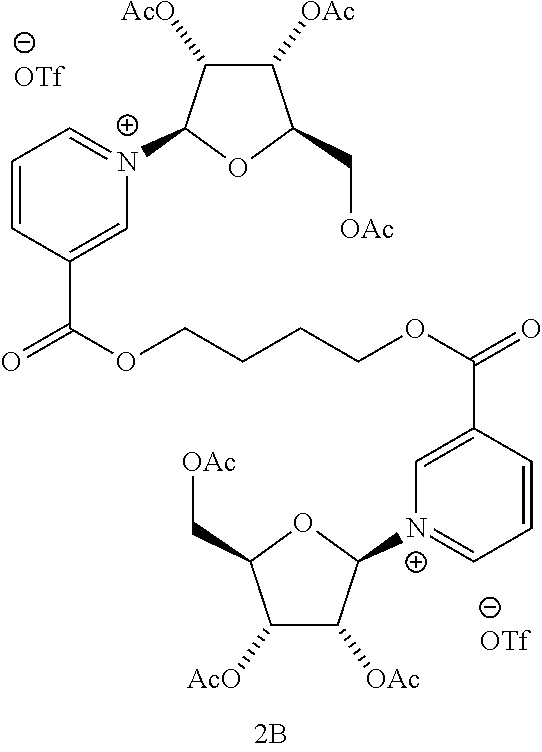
[OTf].C1=CC(C(OCCCCOC(=O)C2=C[N+](C3C([OAc])C([AcO])C(C[OAc])O3)=CC=C2)=O)=C[N+](C2C([AcO])C([OAc])C(C[OAc])O2)=C1.[OTf]
